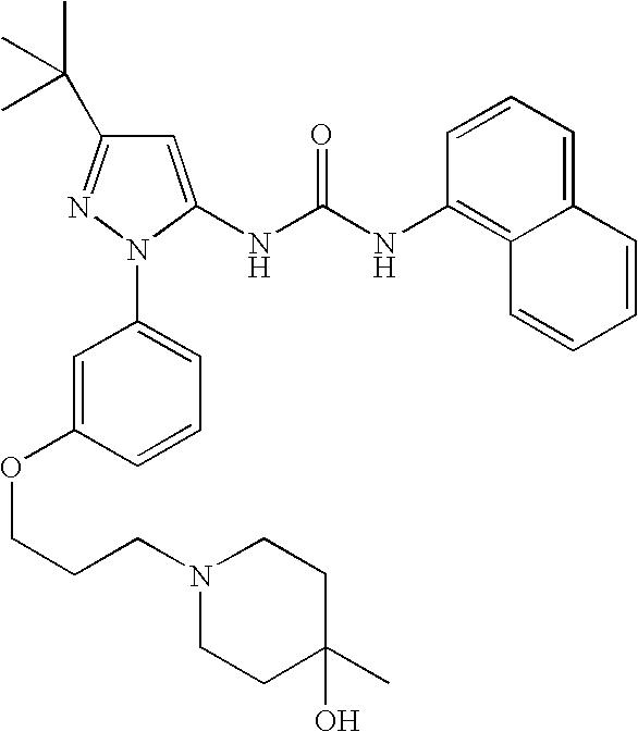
N(C1=C2C(=CC=C1)C=CC=C2)C(NC1=CC(C(C)(C)C)=NN1C1=CC=CC(OCCCN2CCC(C)(O)CC2)=C1)=O
